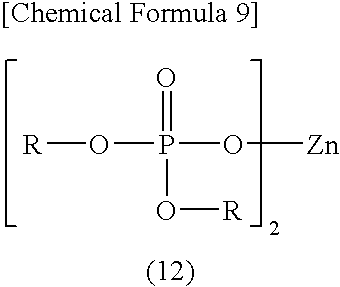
[R]OP(O[Zn])(O[R])=O
